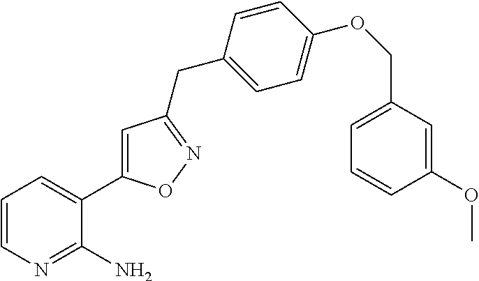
C1=CN=C(N)C(C2=CC(CC3=CC=C(OCC4=CC=CC(OC)=C4)C=C3)=NO2)=C1
